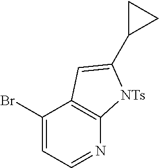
BrC1=CC=NC2=C1C=C(C1CC1)[NTs]2
